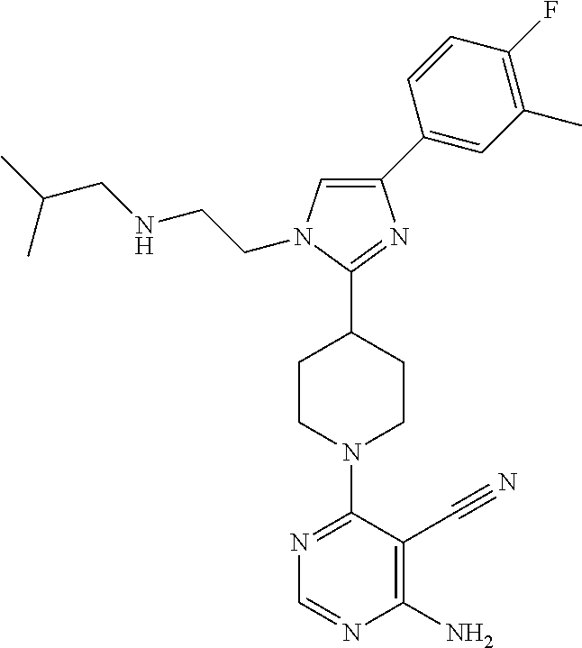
N1=C(N2CCC(C3=NC(C4=CC(C)=C(F)C=C4)=CN3CCNCC(C)C)CC2)C(C#N)=C(N)N=C1
